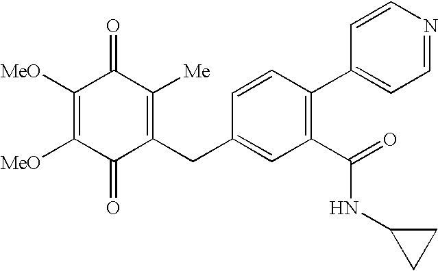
C1(=O)C(CC2=CC(C(NC3CC3)=O)=C(C3=CC=NC=C3)C=C2)=C([Me])C(=O)C([MeO])=C1[MeO]
